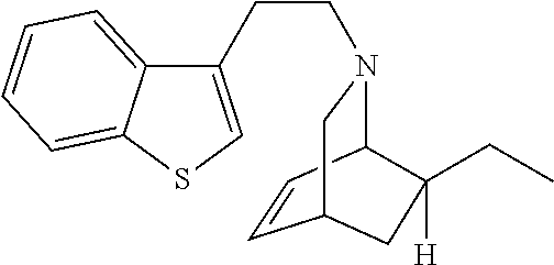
C1=CC2N(CCC3=CSC4=CC=CC=C34)CC1CC2(CC)[H]
